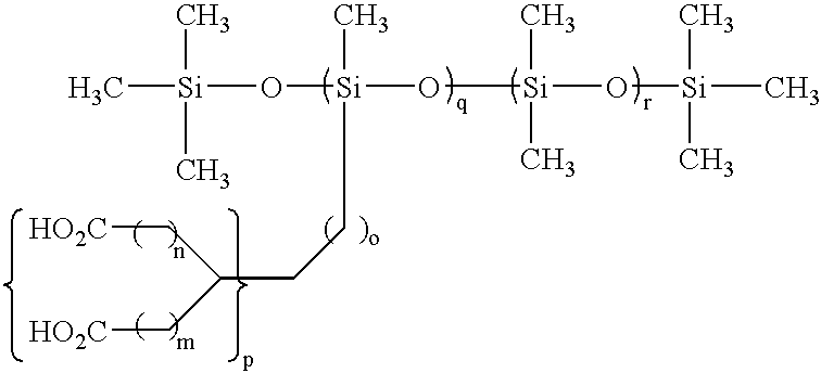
O([Si](C)(O[Si](C)(C)O[Si](C)(C)C)CCC(C[HO2C])C[HO2C])[Si](C)(C)C
